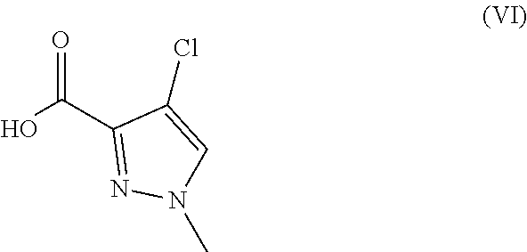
OC(C1=NN(C)C=C1Cl)=O
